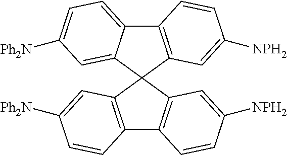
C12=C(C=C([NPH2])C=C1)C1(C3=CC([Ph2N])=CC=C23)C2=C(C3=C1C=C([NPH2])C=C3)C=CC([Ph2N])=C2
